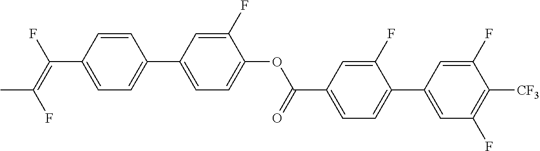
C1=CC(C(=C(F)C)F)=CC=C1C1=CC=C(OC(C2=CC=C(C3=CC(F)=C([CF3])C(F)=C3)C(F)=C2)=O)C(F)=C1
